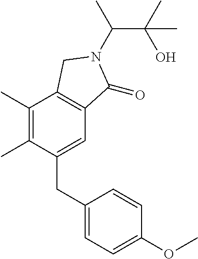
C1(C)=C(C)C(CC2=CC=C(OC)C=C2)=CC2=C1CN(C(C(C)(O)C)C)C2=O
